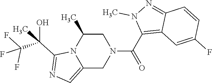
C1C(C)N2C(=CN=C2C(O)(C)C(F)(F)F)CN1C(C1=C2C(=NN1C)C=CC(F)=C2)=O
